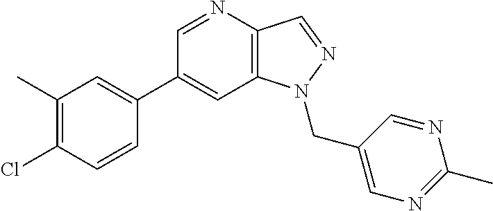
C1(C2=CC(C)=C(Cl)C=C2)=CC2=C(C=NN2CC2=CN=C(C)N=C2)N=C1
